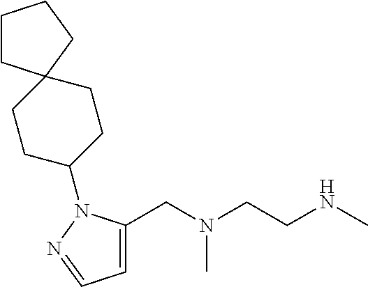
C1=C(CN(C)CCNC)N(C2CCC3(CC2)CCCC3)N=C1
